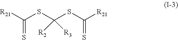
[R21]C(SC(SC([R21])=S)([R3])[R2])=S
